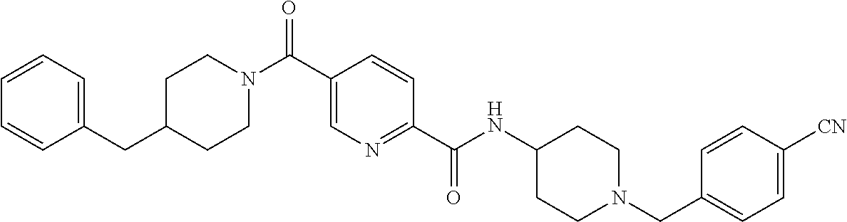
C1CN(C(C2=CN=C(C(=O)NC3CCN(CC4=CC=C([CN])C=C4)CC3)C=C2)=O)CCC1CC1=CC=CC=C1
